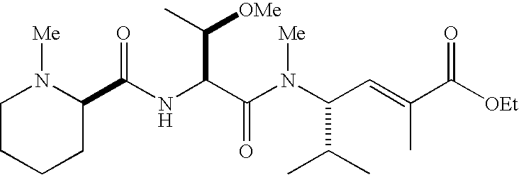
N(C(C(N(C(C(C)C)C=C(C([OEt])=O)C)[Me])=O)C(C)[OMe])C(=O)C1N([Me])CCCC1
